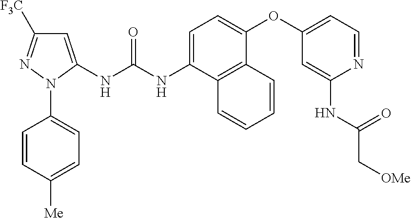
C1=CC([Me])=CC=C1N1C(NC(NC2=CC=C(OC3=CC=NC(NC(C[OMe])=O)=C3)C3=C2C=CC=C3)=O)=CC([F3C])=N1
